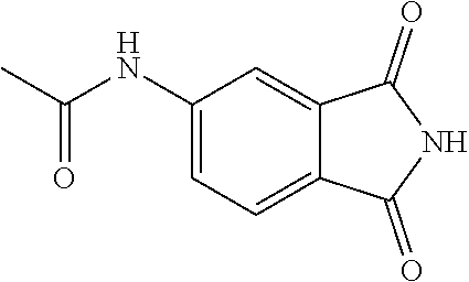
C1(NC(C)=O)=CC=C2C(=C1)C(=O)NC2=O
